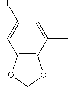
CC1=CC(Cl)=CC2=C1OCO2
